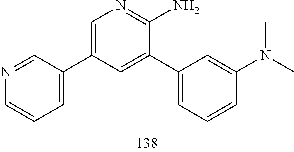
CN(C1=CC(C2=CC(C3=CC=CN=C3)=CN=C2N)=CC=C1)C
